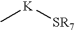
C[K][SR7]
